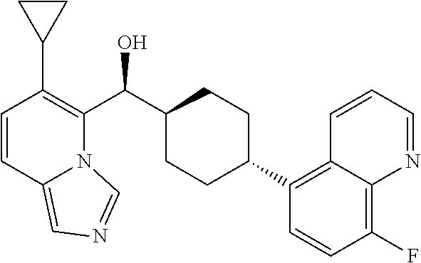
C1=CC2=CN=CN2C(C(C2CCC(C3=C4C(=C(F)C=C3)N=CC=C4)CC2)O)=C1C1CC1
